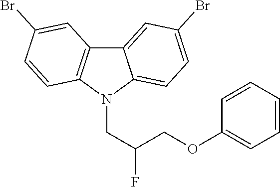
C12=CC(Br)=CC=C1N(CC(F)COC1=CC=CC=C1)C1=C2C=C(Br)C=C1
